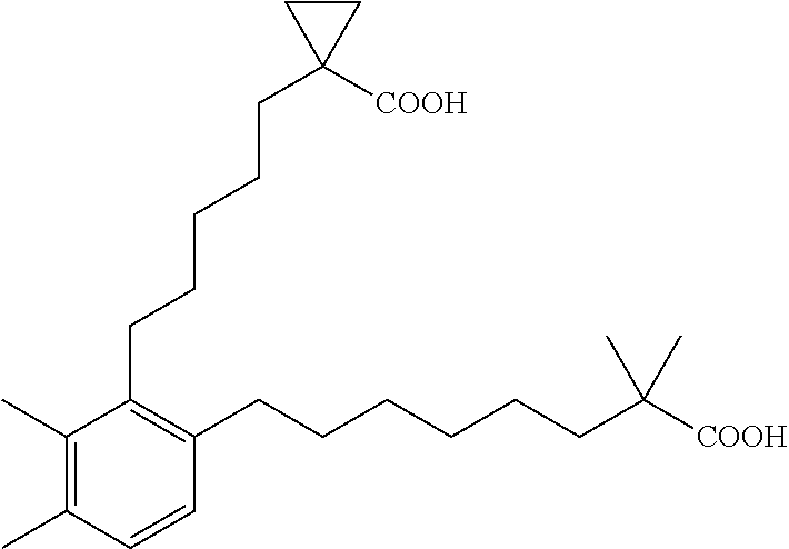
C1(C)=C(C)C=CC(CCCCCCC([COOH])(C)C)=C1CCCCCC1([COOH])CC1
